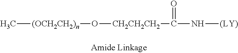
C[(OCH2CH2)n]O[CH2CH2CH2]C(N[(LY)])=O
